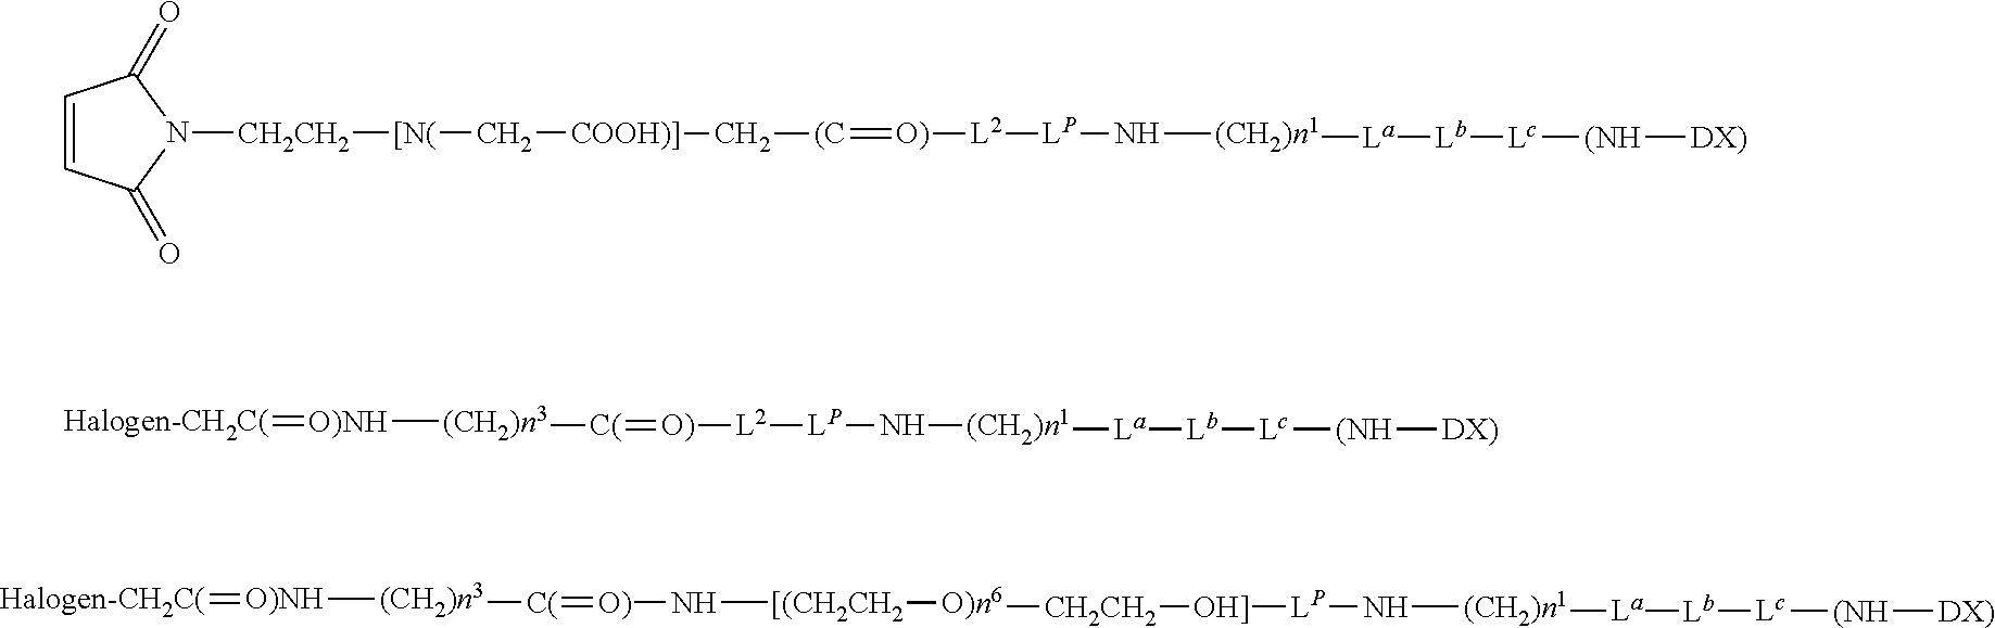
C1=CC(=O)N([CH2CH2][[N(]C[COOH)]]C[(C]=[O)][L2][LP]N[(CH2)n1][La][Lb][Lc][(NH][DX)])C1=O.[Halogen-CH2C(]=[O)NH][(CH2)n3][C(]=[O)][L2][LP]N[(CH2)n1][La][Lb][Lc][(NH][DX)].[Halogen-CH2C(]=[O)NH][(CH2)n3][C(]=[O)]N[[(CH2CH2][O)n6][CH2CH2][OH]][LP]N[(CH2)n1][La][Lb][Lc][(NH][DX)]
